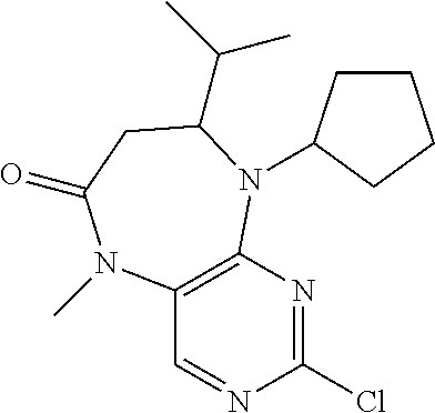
C12=C(N=C(Cl)N=C1)N(C1CCCC1)C(C(C)C)CC(=O)N2C
